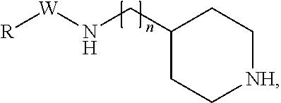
[R][W]NCC1CC[NH]CC1
